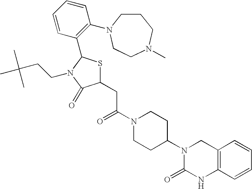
C(C(N1CCC(N2C(=O)NC3=C(C2)C=CC=C3)CC1)=O)C1SC(C2=C(N3CCCN(C)CC3)C=CC=C2)N(CCC(C)(C)C)C1=O
